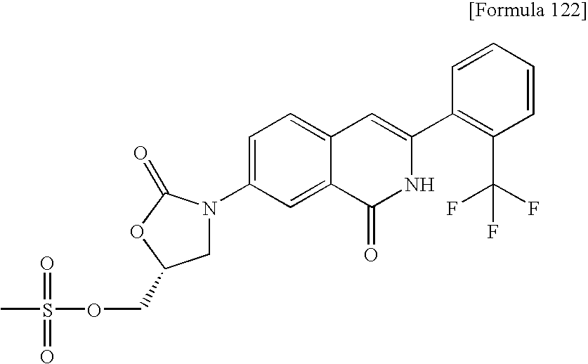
C1N(C2=CC=C3C(=C2)C(=O)NC(C2=C(C(F)(F)F)C=CC=C2)=C3)C(=O)OC1COS(=O)(=O)C
